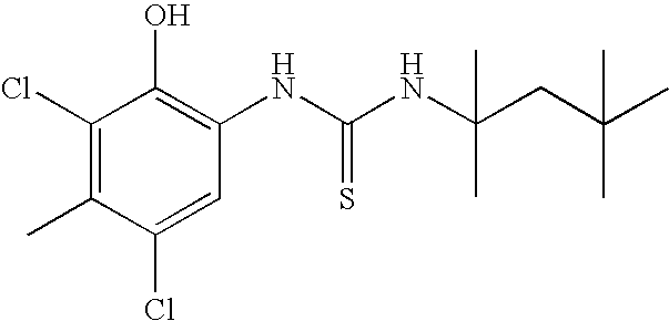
C1(Cl)=C(C)C(Cl)=CC(NC(NC(CC(C)(C)C)(C)C)=S)=C1O
